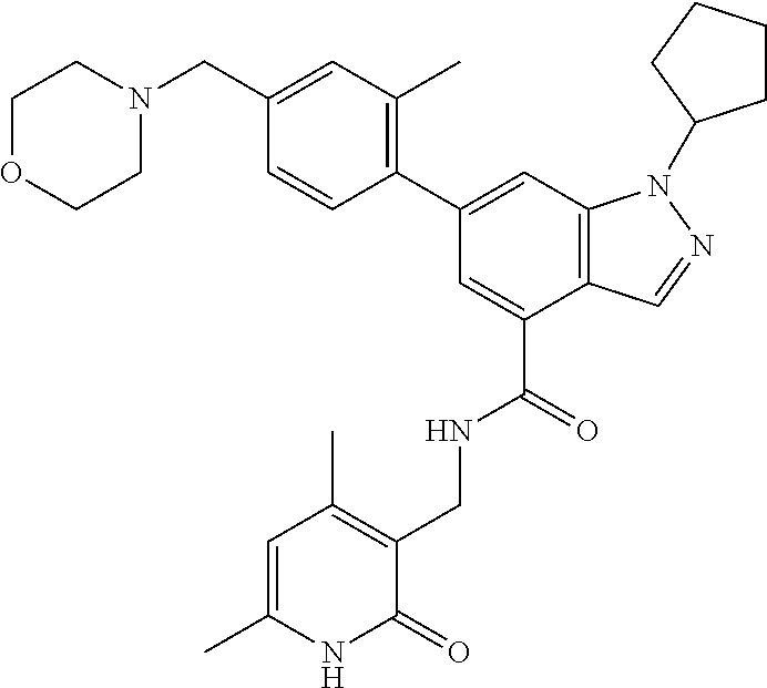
C12=C(C=C(C3=C(C)C=C(CN4CCOCC4)C=C3)C=C1C(=O)NCC1=C(C)C=C(C)NC1=O)N(C1CCCC1)N=C2
